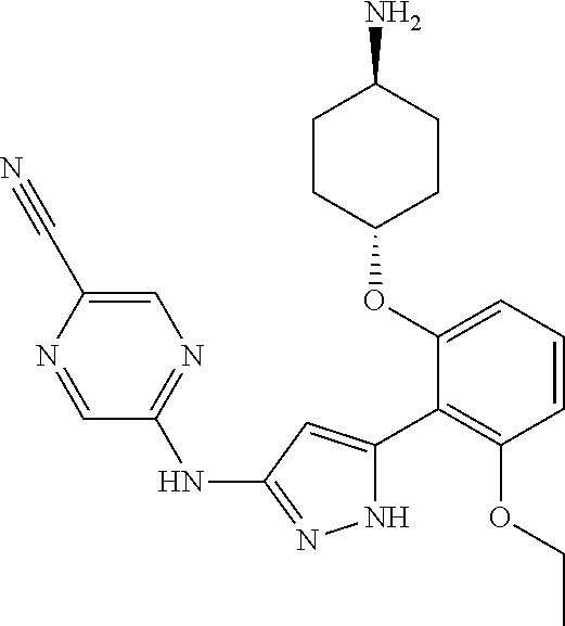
C1(OC2=CC=CC(OCC)=C2C2=CC(NC3=NC=C(C#N)N=C3)=NN2)CCC(N)CC1
